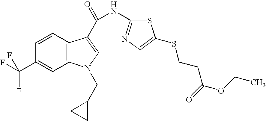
C1=CC2=C(C=C1C(F)(F)F)N(CC1CC1)C=C2C(=O)NC1=NC=C(SCCC(=O)OCC)S1
